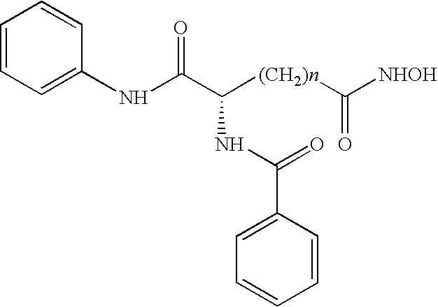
C1(NC(C([(CH2)n]C([NHOH])=O)NC(C2=CC=CC=C2)=O)=O)=CC=CC=C1
